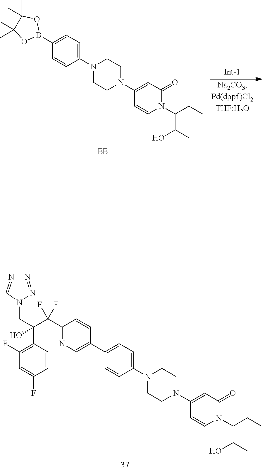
C1(C2=CN=C(C(C(C3=C(F)C=C(F)C=C3)(CN3N=NN=C3)O)(F)F)C=C2)=CC=C(N2CCN(C3=CC(=O)N(C(C(C)O)CC)C=C3)CC2)C=C1.C1(B2OC(C)(C)C(C)(C)O2)=CC=C(N2CCN(C3=CC(=O)N(C(C(C)O)CC)C=C3)CC2)C=C1
